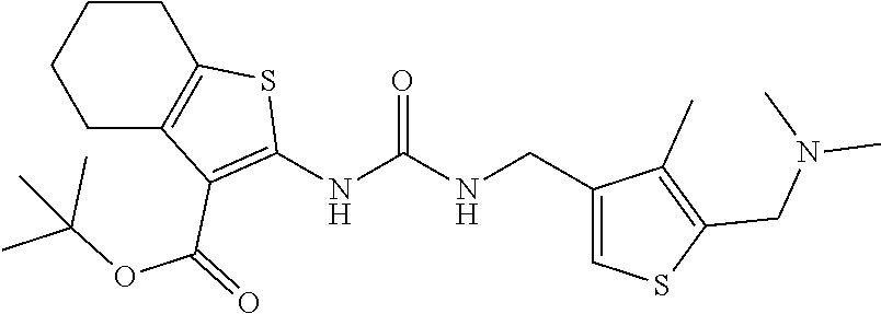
C1C2=C(CCC1)SC(NC(NCC1=CSC(CN(C)C)=C1C)=O)=C2C(=O)OC(C)(C)C
